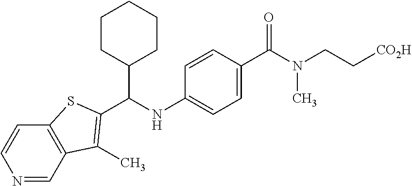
C1=C(C(N(CC[CO2H])C)=O)C=CC(NC(C2CCCCC2)C2=C(C)C3=C(C=CN=C3)S2)=C1
